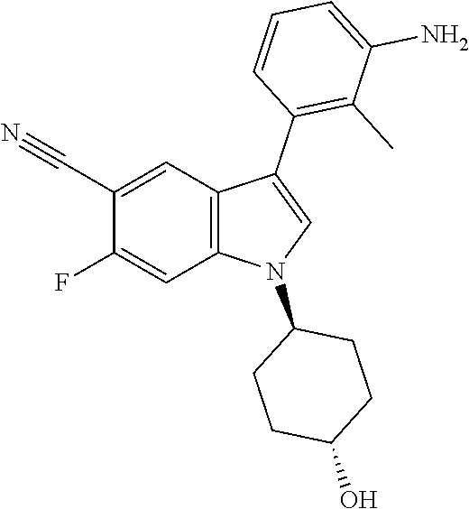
C1(C#N)=CC2=C(C=C1F)N(C1CCC(O)CC1)C=C2C1=C(C)C(N)=CC=C1
